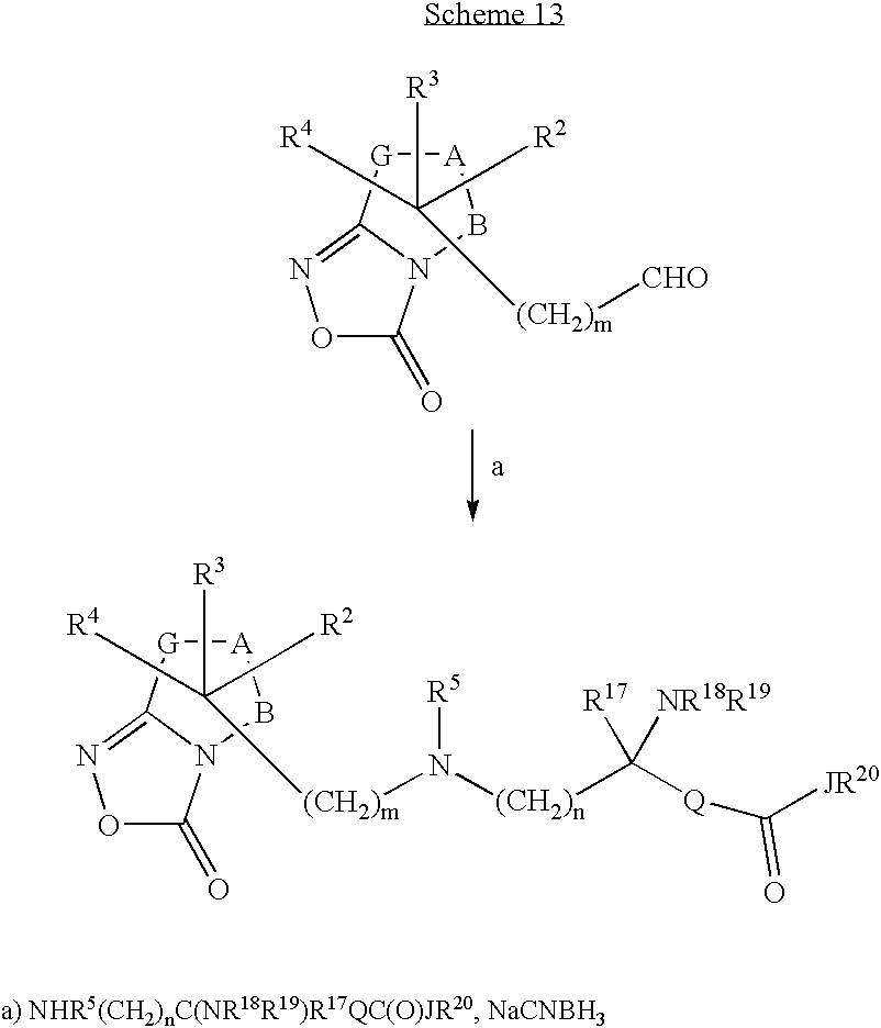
[A]1[G]C2=NOC(=O)N2B1.C([R3])([R4])(C[R2])[(CH2)m][CHO].[A]1[G]C2=NOC(=O)N2B1.C([R3])([R4])(C[R2])[(CH2)m]N([(CH2)n]C([Q]C([JR20])=O)([R17])[NR18R19])[R5]
